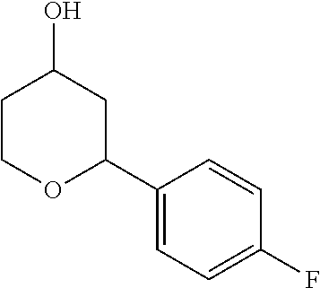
C1COC(C2=CC=C(F)C=C2)CC1O
